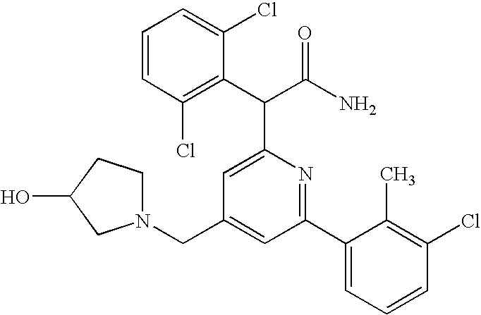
C(C1=CC(C2=CC=CC(Cl)=C2C)=NC(C(C(N)=O)C2=C(Cl)C=CC=C2Cl)=C1)N1CCC(O)C1
